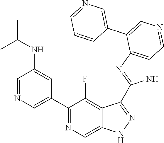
C1(C2=CN=CC(NC(C)C)=C2)=NC=C2C(=C1F)C(C1=NC3=C(N1)C=NC=C3C1=CN=CC=C1)=NN2
